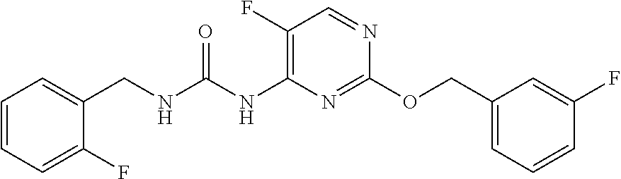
C1(F)=C(NC(NCC2=CC=CC=C2F)=O)N=C(OCC2=CC=CC(F)=C2)N=C1
